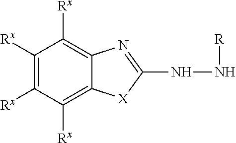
C1([Rx])=C([Rx])C([Rx])=C2C(=C1[Rx])N=C(NN[R])[X]2
